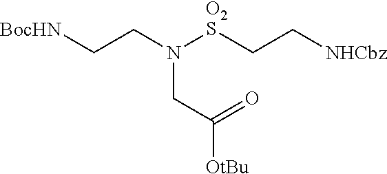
[BocHN]CCN([O2S]CC[NHCbz])CC(=O)[OtBu]
